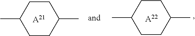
C1(C)CCC(C)CC1.[A21].[A22].C1(C)CCC(C)CC1
